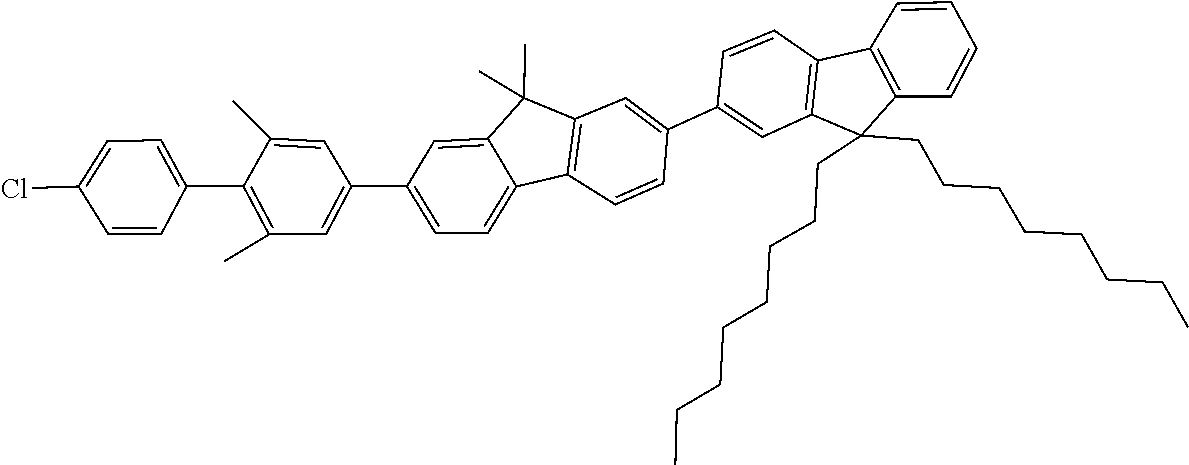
C1=C(C2=CC3=C(C=C2)C2=CC=C(C4=CC(C)=C(C5=CC=C(Cl)C=C5)C(C)=C4)C=C2C3(C)C)C=CC2=C1C(CCCCCCCC)(CCCCCCCC)C1=C2C=CC=C1
